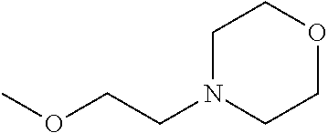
C1N(CCOC)CCOC1
